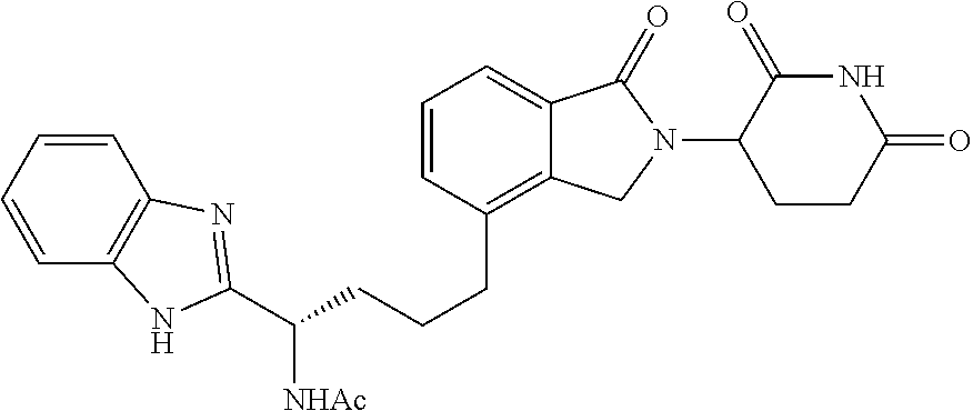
C(CCC1=C2C(=CC=C1)C(=O)N(C1C(=O)NC(=O)CC1)C2)C([NHAc])C1=NC2=C(C=CC=C2)N1
